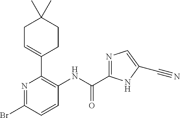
N1=C(Br)C=CC(NC(=O)C2=NC=C(C#N)N2)=C1C1=CCC(C)(C)CC1
